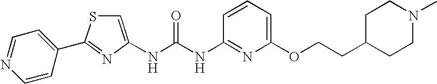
N(C(NC1=NC(OCCC2CCN(C)CC2)=CC=C1)=O)C1=CSC(C2=CC=NC=C2)=N1
